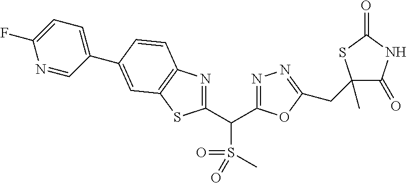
C1(C(C2=NN=C(CC3(C)C(=O)NC(=O)S3)O2)S(=O)(=O)C)=NC2=C(S1)C=C(C1=CC=C(F)N=C1)C=C2
